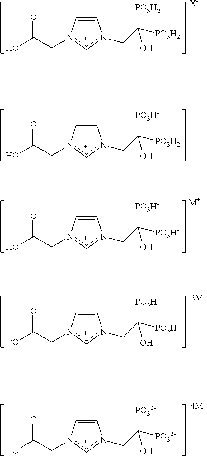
C1=Cn(CC(O)=O)[c+]n1CC([PO3H2])([PO3H2])O.[X-].C1=Cn(CC(O)=O)[c+]n1CC([PO3H2])([PO3H-])O.C1=Cn(CC(O)=O)[c+]n1CC([PO3H-])([PO3H-])O.[M+].C1=Cn(CC([-O])=O)[c+]n1CC([PO3H-])([PO3H-])O.[2M+].C1=Cn(CC([-O])=O)[c+]n1CC([PO32-])([PO32-])O.[4M+]
